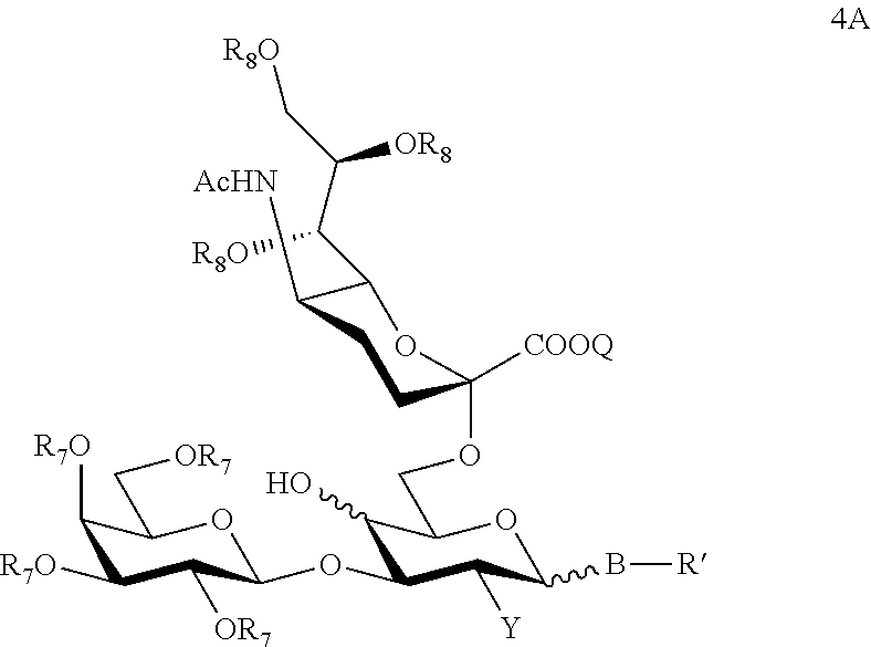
C1([R7O])C([R7O])C([OR7])C(OC2C(O)C(COC3([COOQ])CCC([AcHN])C(C(C(C[R8O])[OR8])[R8O])O3)OC(B[R])C2[Y])OC1C[OR7]
